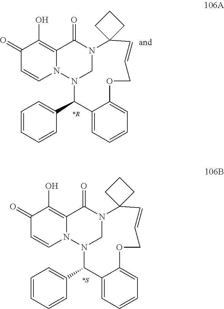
C1(=O)C=CN2C(=C1O)C(=O)N1CN2C(C2=CC=CC=C2)C2=CC=CC=C2OCC=CC12CCC2.[*R].C1(=O)C=CN2C(=C1O)C(=O)N1CN2C(C2=CC=CC=C2)C2=CC=CC=C2OCC=CC12CCC2.[*S]
